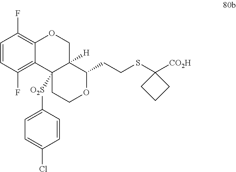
C1=CC(F)=C2C(=C1F)OCC1([H])C2([O2S]C2=CC=C(Cl)C=C2)CCOC1CCSC1([CO2H])CCC1
